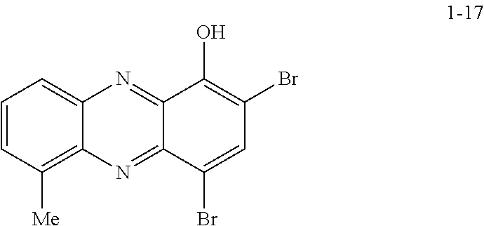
C12=CC=CC([Me])=C1N=C1C(=N2)C(O)=C(Br)C=C1Br
